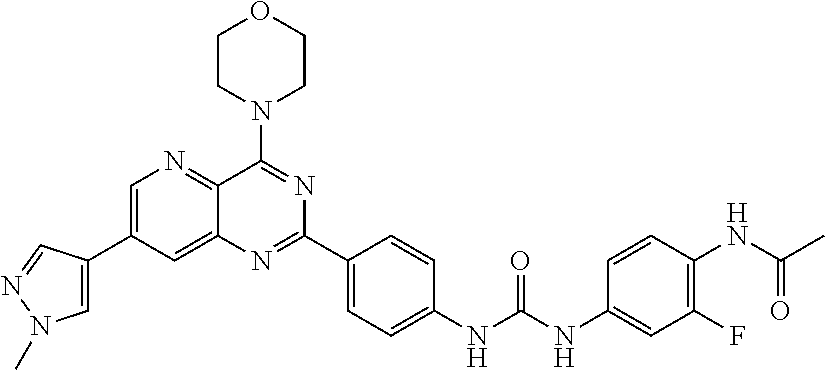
C1=C(C2=CN=C3C(=C2)N=C(C2=CC=C(NC(NC4=CC(F)=C(NC(C)=O)C=C4)=O)C=C2)N=C3N2CCOCC2)C=NN1C
